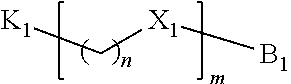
[K1]C[X1][B1]
